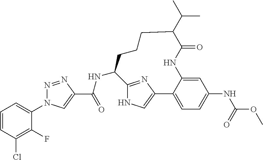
C1=CC(Cl)=C(F)C(N2N=NC(C(=O)NC3C4=NC(=CN4)C4=CC=C(NC(=O)OC)C=C4NC(=O)C(C(C)C)CCC3)=C2)=C1
